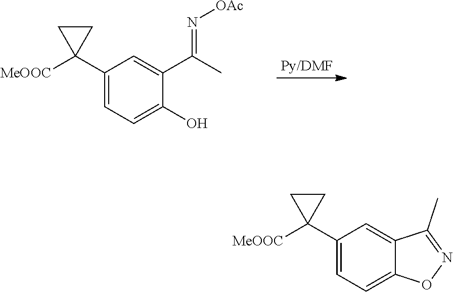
C1(C2([MeOOC])CC2)=CC=C(O)C(C(C)=N[OAc])=C1.C1(C2([MeOOC])CC2)=CC=C2C(=C1)C(C)=NO2
